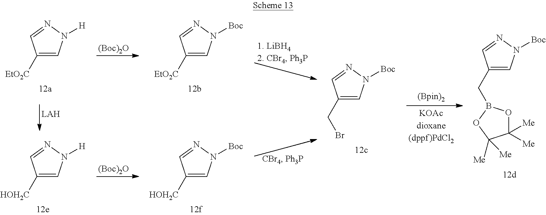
C1=C(CBr)C=NN1[Boc].C1=C(CB2OC([Me])([Me])C([Me])([Me])O2)C=NN1[Boc].[(Boc)2O].[(Boc)2O].C1=C([EtO2C])C=NN1[H].C1=C([HOH2C])C=NN1[H].C1=C([EtO2C])C=NN1[Boc].C1=C([HOH2C])C=NN1[Boc]
